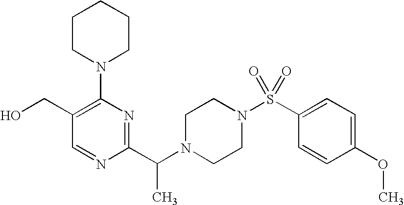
C(C1=NC(N2CCCCC2)=C(CO)C=N1)(N1CCN(S(C2=CC=C(OC)C=C2)(=O)=O)CC1)C
